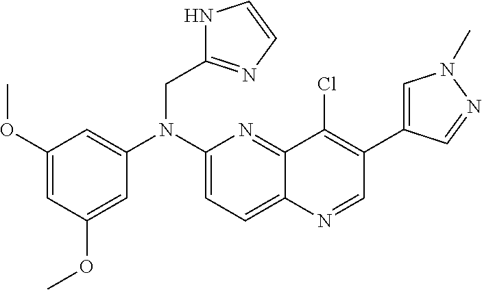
C1(N(CC2=NC=CN2)C2=CC(OC)=CC(OC)=C2)=CC=C2C(=N1)C(Cl)=C(C1=CN(C)N=C1)C=N2
